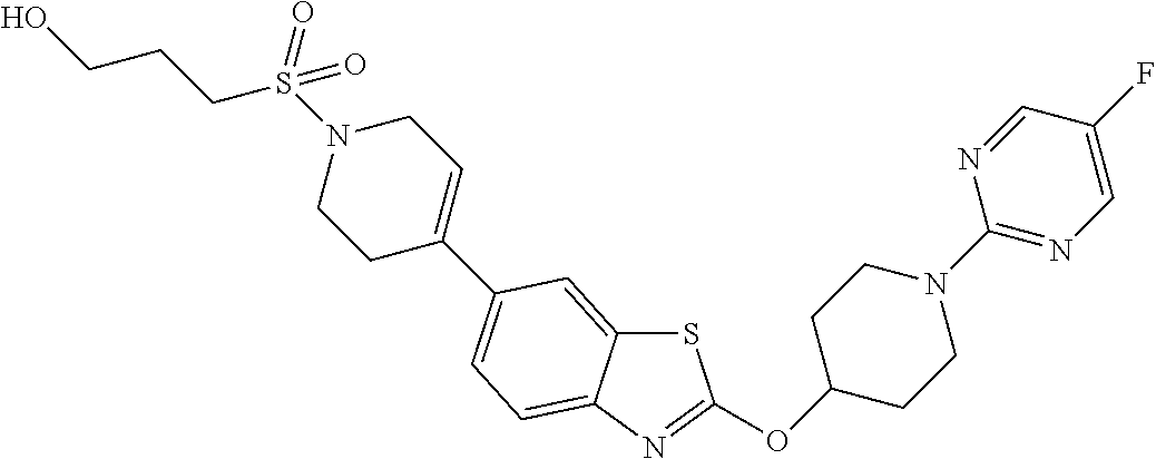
S1C2=CC(C3=CCN(S(CCCO)(=O)=O)CC3)=CC=C2N=C1OC1CCN(C2=NC=C(F)C=N2)CC1
